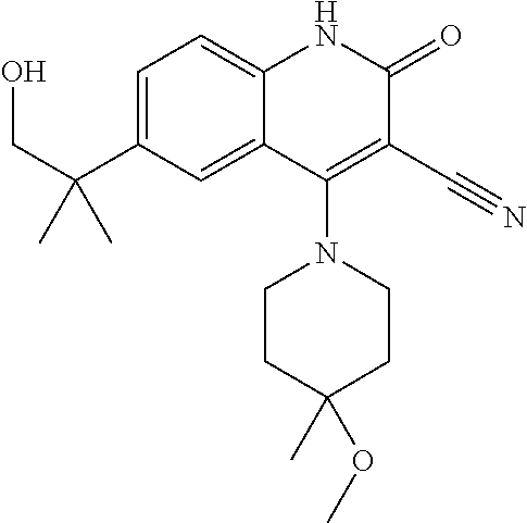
C1=C(C(CO)(C)C)C=C2C(=C1)NC(=O)C(C#N)=C2N1CCC(C)(OC)CC1
